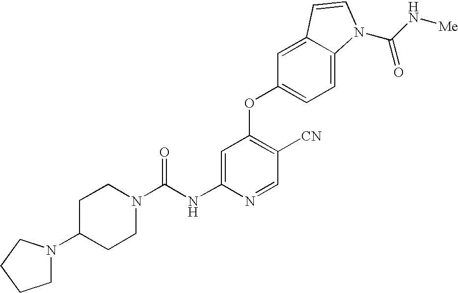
C1=C(NC(N2CCC(N3CCCC3)CC2)=O)N=CC([CN])=C1OC1=CC=C2C(=C1)C=CN2C(N[Me])=O
